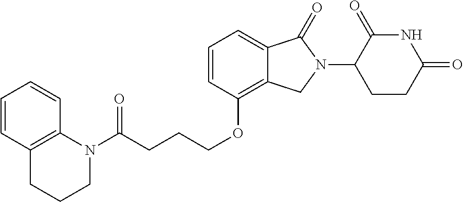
C12=C(C=CC=C1)CCCN2C(CCCOC1=C2C(=CC=C1)C(=O)N(C1C(=O)NC(=O)CC1)C2)=O
